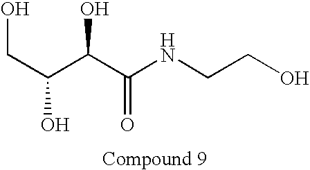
OCC(C(C(NCCO)=O)O)O
